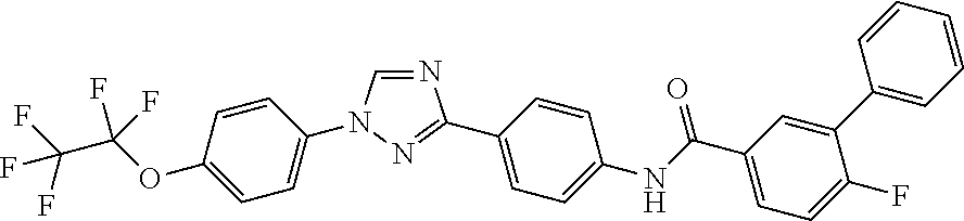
N1=CN(C2=CC=C(OC(F)(F)C(F)(F)F)C=C2)N=C1C1=CC=C(NC(C2=CC=C(F)C(C3=CC=CC=C3)=C2)=O)C=C1
